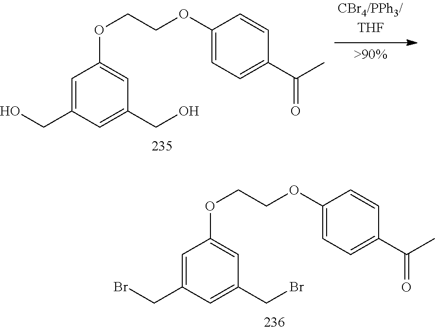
C1=C(CO)C=C(CO)C=C1OCCOC1=CC=C(C(=O)C)C=C1.C1=C(CBr)C=C(CBr)C=C1OCCOC1=CC=C(C(=O)C)C=C1
